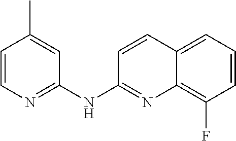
C1=CN=C(NC2=NC3=C(F)C=CC=C3C=C2)C=C1C
